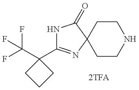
N1C(C2(C(F)(F)F)CCC2)=NC2(C1=O)CCNCC2
